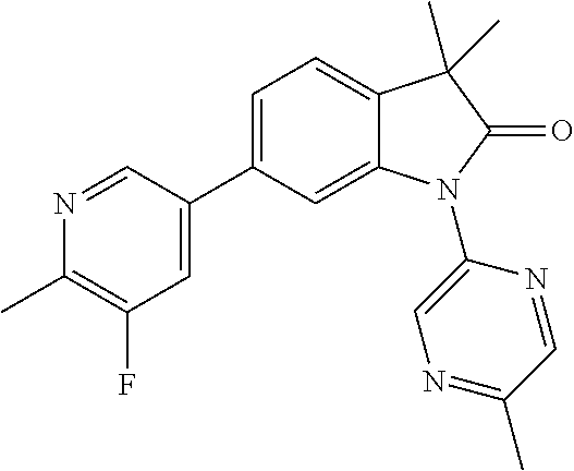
C1=C(C2=CC(F)=C(C)N=C2)C=C2C(=C1)C(C)(C)C(=O)N2C1=CN=C(C)C=N1
